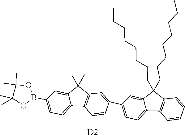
O1B(C2=CC=C3C4=C(C(C)(C)C3=C2)C=C(C2=CC=C3C5=C(C(CCCCCCCC)(CCCCCCCC)C3=C2)C=CC=C5)C=C4)OC(C)(C)C1(C)C.[D2]
